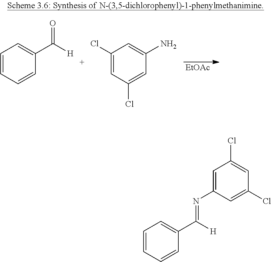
C1=CC=CC(C([H])=O)=C1.C1(Cl)=CC(Cl)=CC(N)=C1.[EtOAc].C1=C(N=C(C2=CC=CC=C2)[H])C=C(Cl)C=C1Cl
